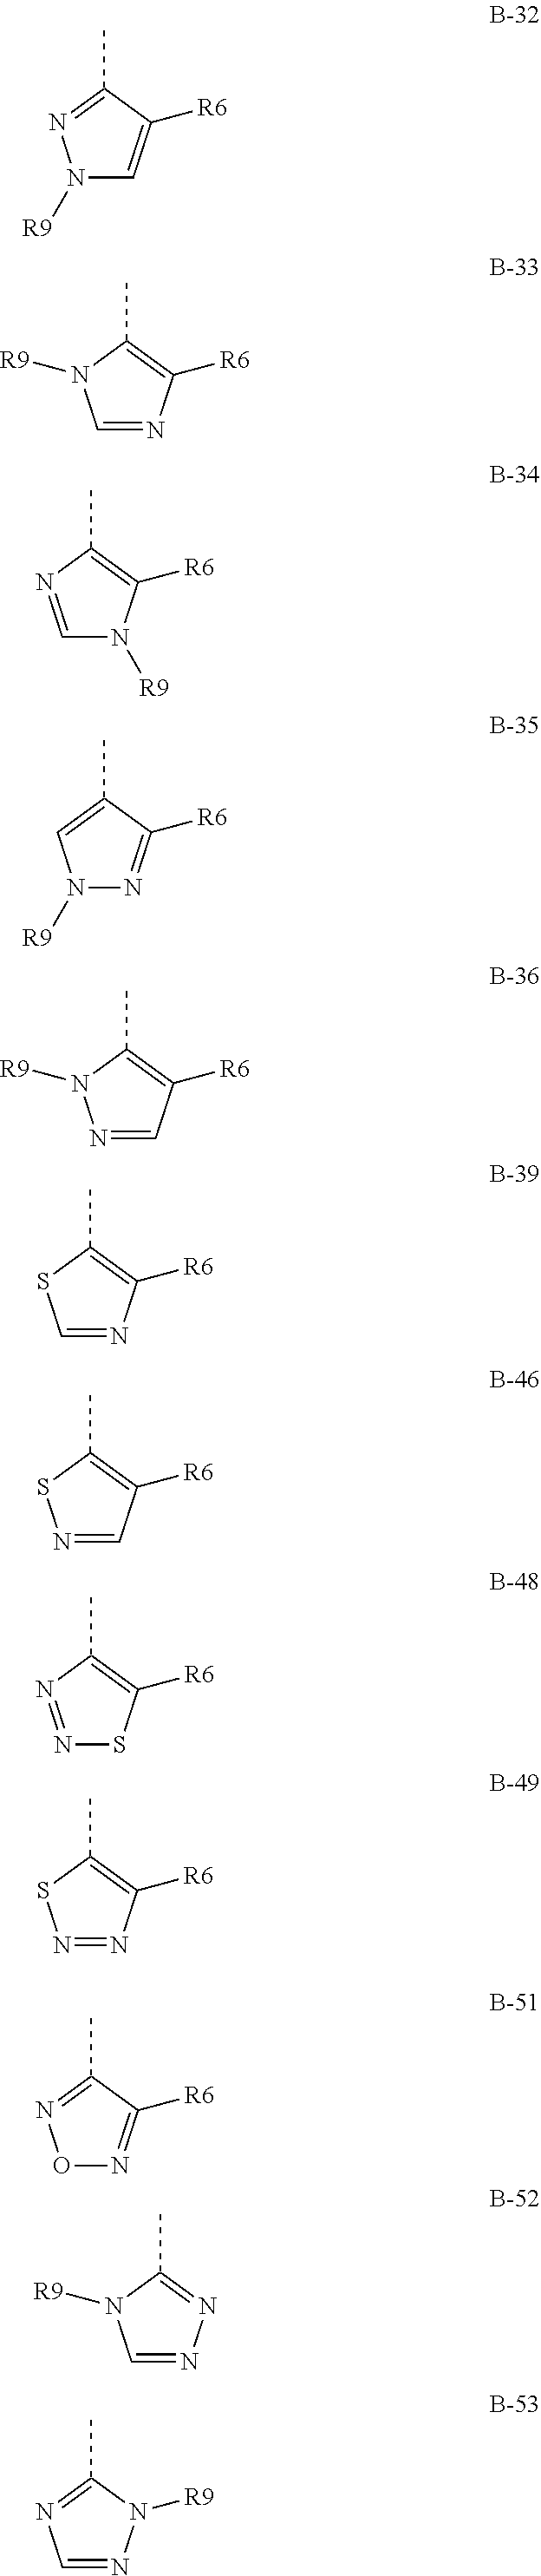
C1(C)=NN([R9])C=C1[R6].C1(C)=C([R6])N=CN1[R9].C1(C)=C([R6])N([R9])C=N1.C1(C)=CN([R9])N=C1[R6].C1(C)=C([R6])C=NN1[R9].C1(C)=C([R6])N=CS1.C1(C)=C([R6])C=NS1.C1(C)=C([R6])SN=N1.C1(C)=C([R6])N=NS1.C1(C)=NON=C1[R6].C1(C)=NN=CN1[R9].C1(C)=NC=NN1[R9]
